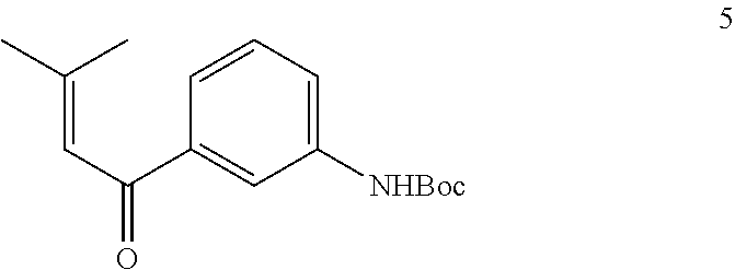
C1([NHBoc])=CC=CC(C(C=C(C)C)=O)=C1
